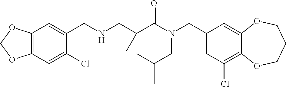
C1(CN(C(=O)C(CNCC2=CC3=C(C=C2Cl)OCO3)C)CC(C)C)=CC(Cl)=C2C(=C1)OCCCO2
